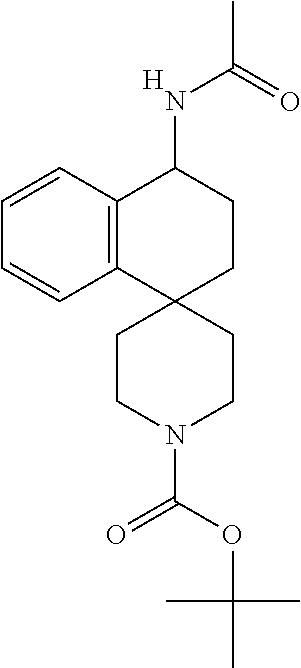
C12=C(C=CC=C1)C(NC(C)=O)CCC21CCN(C(OC(C)(C)C)=O)CC1.[H]
